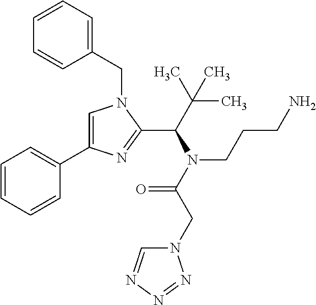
C1=C(C2=CC=CC=C2)N=C(C(C(C)(C)C)N(C(CN2C=NN=N2)=O)CCCN)N1CC1=CC=CC=C1
